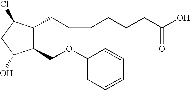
C1(OCC2C(CCCCCCC(O)=O)C(Cl)CC2O)=CC=CC=C1
